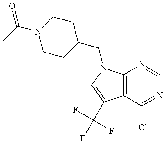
C12=C(N(CC3CCN(C(C)=O)CC3)C=C1C(F)(F)F)N=CN=C2Cl
